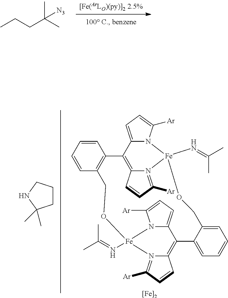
CCCC(C)(C)[N3].[[Fe]2].C1=CC=CC2=C1C1=C3N(=C([Ar])C=C3)[Fe](N=C(C)C)(N3C1=CC=C3[Ar])OCC1=CC=CC=C1C1=C3N(=C([Ar])C=C3)[Fe](N=C(C)C)(OC2)N2C1=CC=C2[Ar].C1CCNC1(C)C
